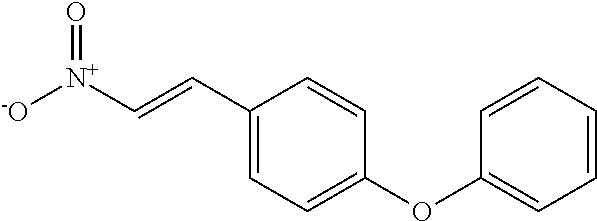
C1(C=C[N+]([-O])=O)=CC=C(OC2=CC=CC=C2)C=C1
